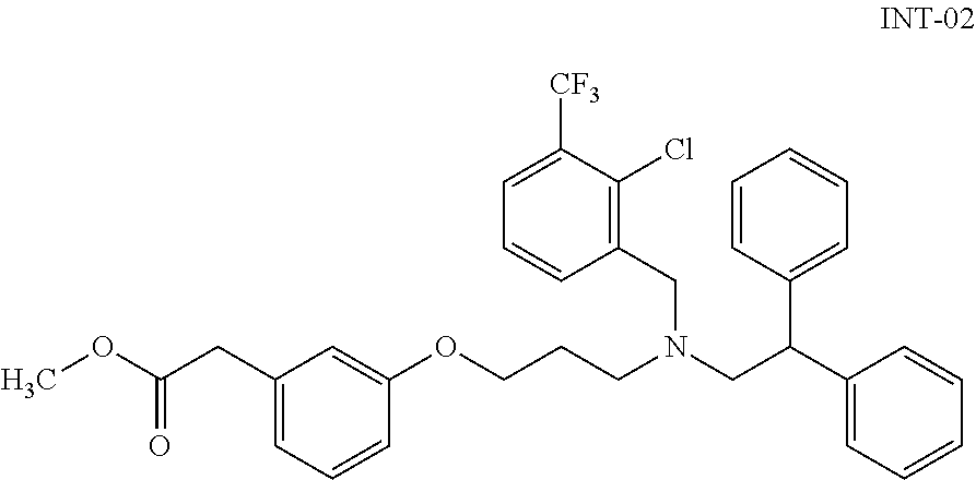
C(CCN(CC(C1=CC=CC=C1)C1=CC=CC=C1)CC1=C(Cl)C([CF3])=CC=C1)OC1=CC(CC(OC)=O)=CC=C1
